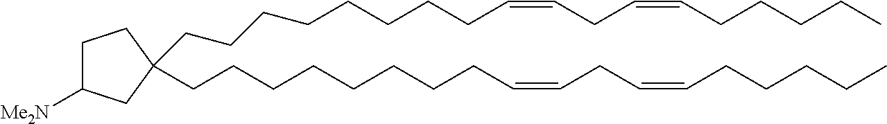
C1C(CCCCCCCCC=CCC=CCCCCC)(CCCCCCCCC=CCC=CCCCCC)CCC1[Me2N]
